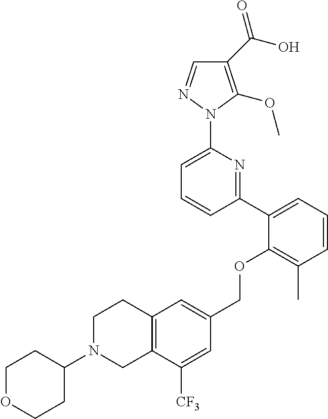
C1(C(O)=O)=C(OC)N(C2=CC=CC(C3=CC=CC(C)=C3OCC3=CC4=C(C([CF3])=C3)CN(C3CCOCC3)CC4)=N2)N=C1
